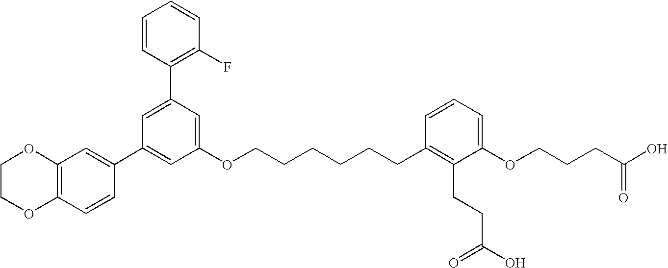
C1=C(C2=C(F)C=CC=C2)C=C(OCCCCCCC2=C(CCC(O)=O)C(OCCCC(O)=O)=CC=C2)C=C1C1=CC2=C(C=C1)OCCO2
